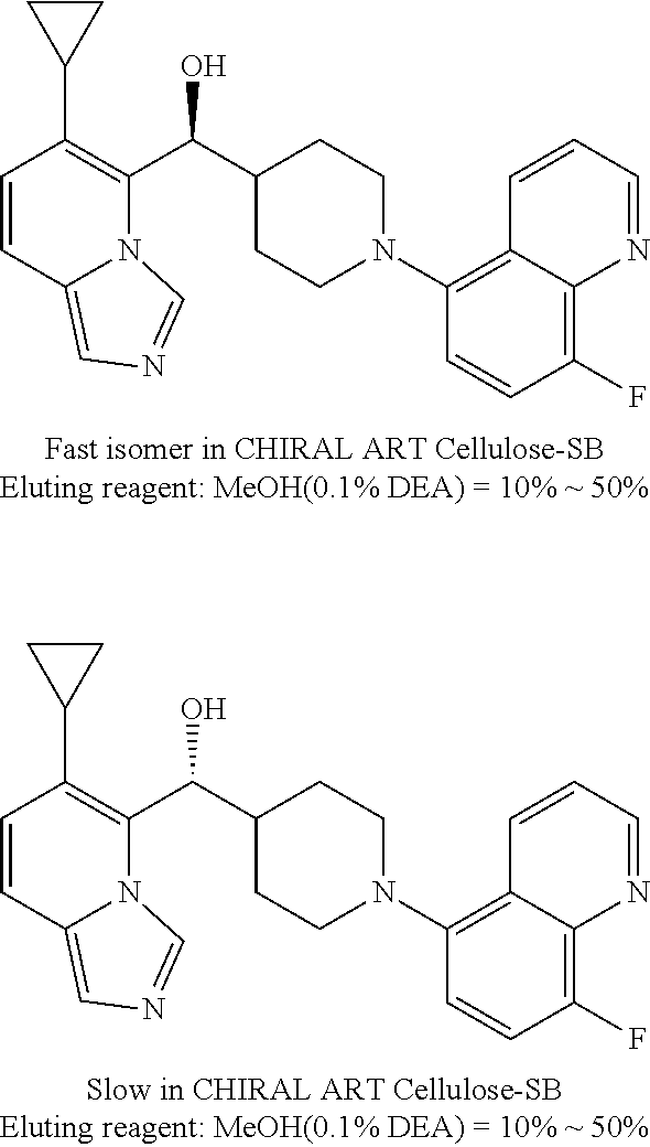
C1=CC2=CN=CN2C(C(C2CCN(C3=C4C(=C(F)C=C3)N=CC=C4)CC2)O)=C1C1CC1.C1=CC2=CN=CN2C(C(C2CCN(C3=C4C(=C(F)C=C3)N=CC=C4)CC2)O)=C1C1CC1
